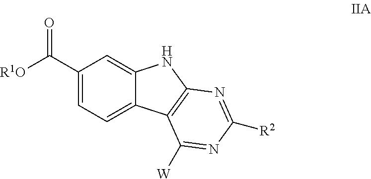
C1=C(C([R1O])=O)C=C2C(=C1)C1=C(N2)N=C([R2])N=C1[W]
